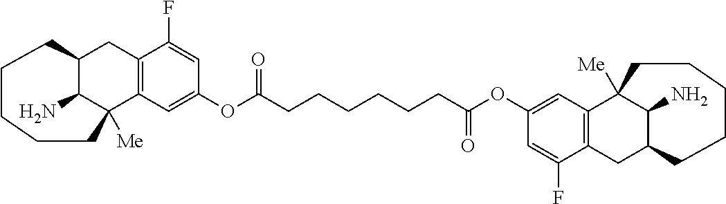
C12C(N)C([Me])(C3=C(C1)C(F)=CC(OC(CCCCCCC(OC1=CC4=C(CC5C(N)C4([Me])CCCCC5)C(F)=C1)=O)=O)=C3)CCCCC2
